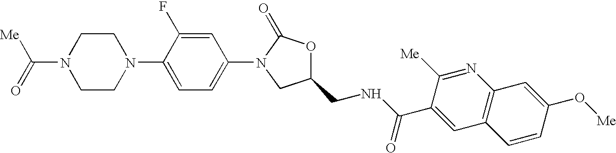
C1=C(F)C(N2CCN(C(=O)[Me])CC2)=CC=C1N1C(=O)OC(CNC(C2=CC3=C(N=C2[Me])C=C(O[Me])C=C3)=O)C1
